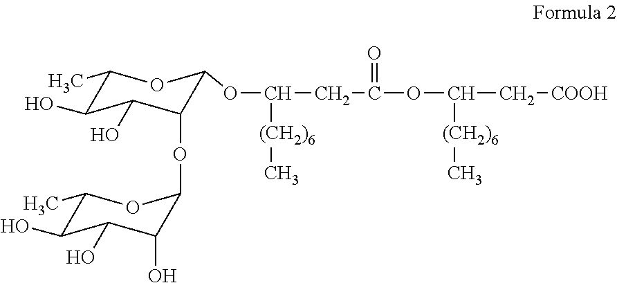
C1(C)C(O)C(O)C(OC2C(O)C(O)C(O)C(C)O2)C(OC(CC(OC(C[COOH])[(CH2)6]C)=O)[(CH2)6]C)O1
